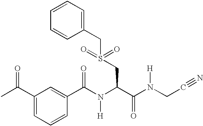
C1(C(C)=O)=CC=CC(C(N(C(C(N(CC#N)[H])=O)CS(CC2=CC=CC=C2)(=O)=O)[H])=O)=C1
